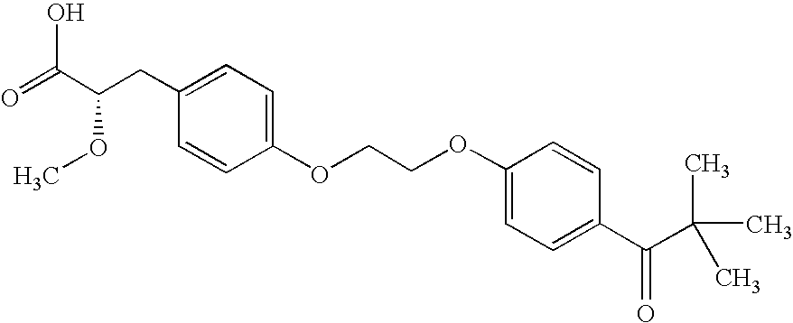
C1=C(OCCOC2=CC=C(C(C(C)(C)C)=O)C=C2)C=CC(CC(C(=O)O)OC)=C1
